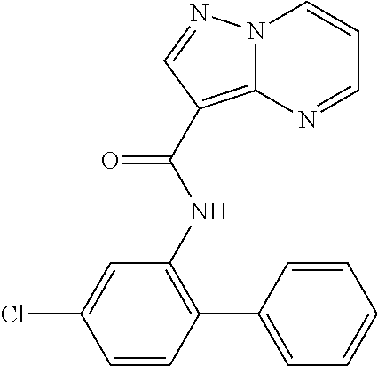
C12=C(C(NC3=C(C4=CC=CC=C4)C=CC(Cl)=C3)=O)C=NN1C=CC=N2
